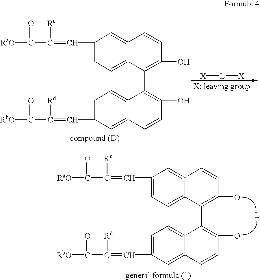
[RaO]C(C(=CC1=CC=C2C(=C1)C=CC(O)=C2C1=C(O)C=CC2=CC(C=C([Rd])C(=O)[RbO])=CC=C12)[Rc])=O.[RaO]C(C(=CC1=CC=C2C(=C1)C=CC(O)=C2C1=C(O)C=CC2=CC(C=C([Rd])C(=O)[RbO])=CC=C12)[Rc])=O.[X][L][X]
